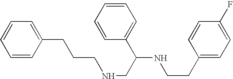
C(CCNCC(NCCC1=CC=C(F)C=C1)C1=CC=CC=C1)C1=CC=CC=C1
